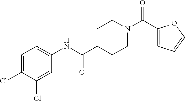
C1(C(N2CCC(C(NC3=CC=C(Cl)C(Cl)=C3)=O)CC2)=O)=CC=CO1
